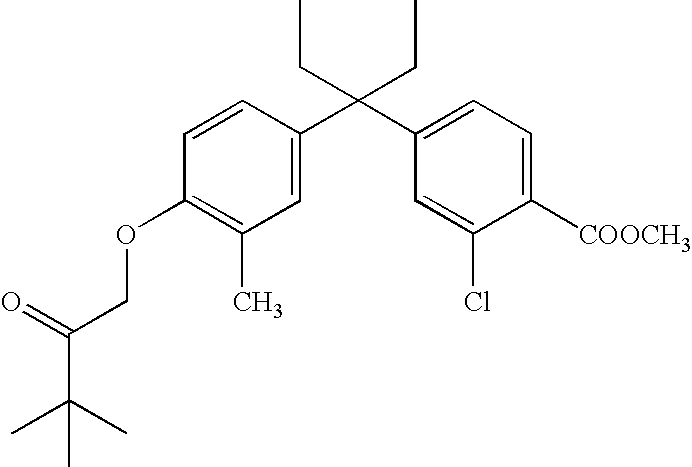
C1([COOCH3])=CC=C(C(C2=CC(C)=C(OCC(C(C)(C)C)=O)C=C2)(CC)CC)C=C1Cl
